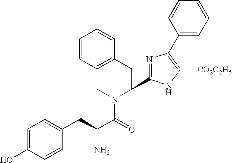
C1=C(O)C=CC(CC(C(=O)N2C(C3=NC(C4=CC=CC=C4)=C([CO2C2H5])N3)CC3=C(C2)C=CC=C3)N)=C1
